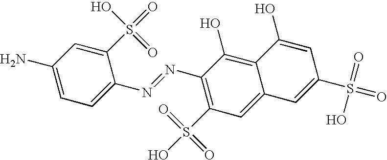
C1=C(N)C=C(S(=O)(O)=O)C(N=NC2=C(S(O)(=O)=O)C=C3C(=C2O)C(O)=CC(S(=O)(=O)O)=C3)=C1
